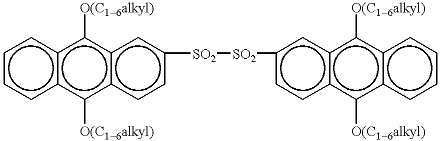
c1ccc2c(c1)c([O(C16alkyl)])c1c(c2[O(C16alkyl)])ccc([SO2][SO2]c2ccc3c(c2)c([O(C16alkyl)])c2c(c3[O(C16alkyl)])cccc2)c1
